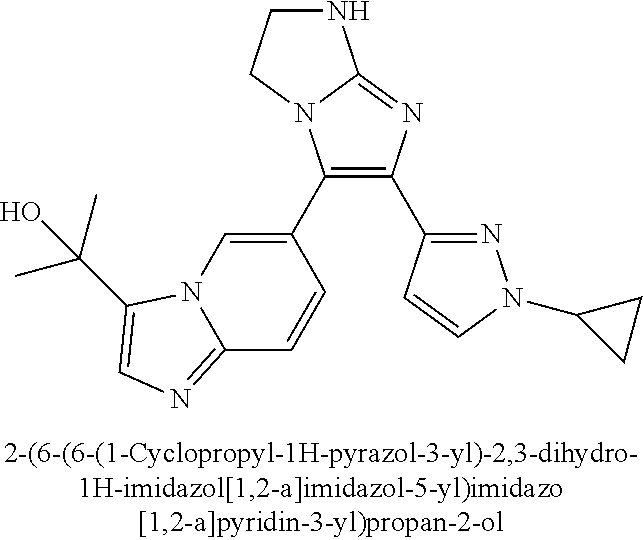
C1(C2=CN3C(=NC=C3C(C)(C)O)C=C2)=C(C2=NN(C3CC3)C=C2)N=C2N1CCN2
